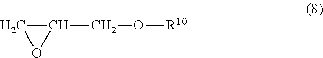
C1(CO[R10])CO1
